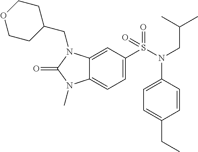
C1=C(S(N(CC(C)C)C2=CC=C(CC)C=C2)(=O)=O)C=C2C(=C1)N(C)C(=O)N2CC1CCOCC1
